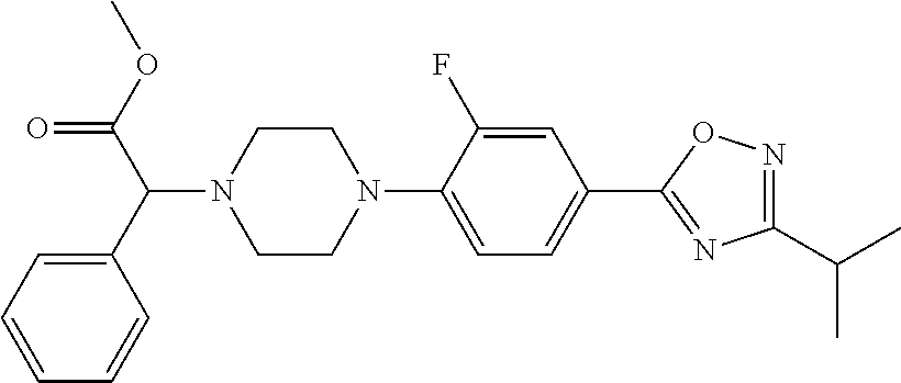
N1(C(C(OC)=O)C2=CC=CC=C2)CCN(C2=CC=C(C3=NC(C(C)C)=NO3)C=C2F)CC1
